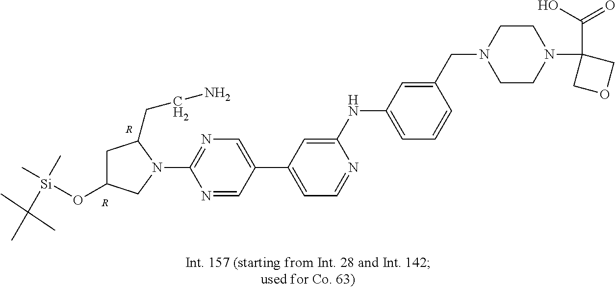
[R].C1C(O[Si](C)(C)C(C)(C)C)CN(C2=NC=C(C3=CC=NC(NC4=CC=CC(CN5CCN(C6(C(=O)O)COC6)CC5)=C4)=C3)C=N2)C1CCN.[R]
